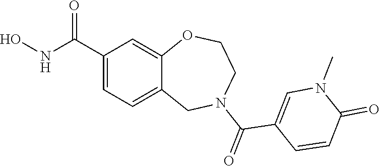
C1(C(NO)=O)=CC=C2C(=C1)OCCN(C(=O)C1=CN(C)C(=O)C=C1)C2
